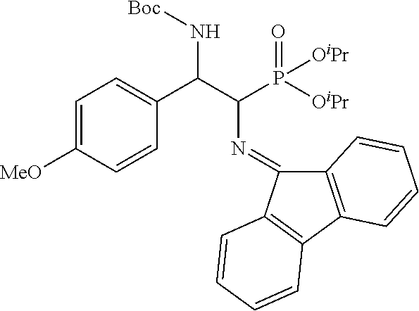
C1=C([MeO])C=CC(C(C(P([OiPr])(=O)[OiPr])N=C2C3=C(C4=C2C=CC=C4)C=CC=C3)N[Boc])=C1
